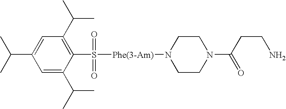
C1(C(C)C)=CC(C(C)C)=C(S([Phe(3-Am)]N2CCN(C(CCN)=O)CC2)(=O)=O)C(C(C)C)=C1
